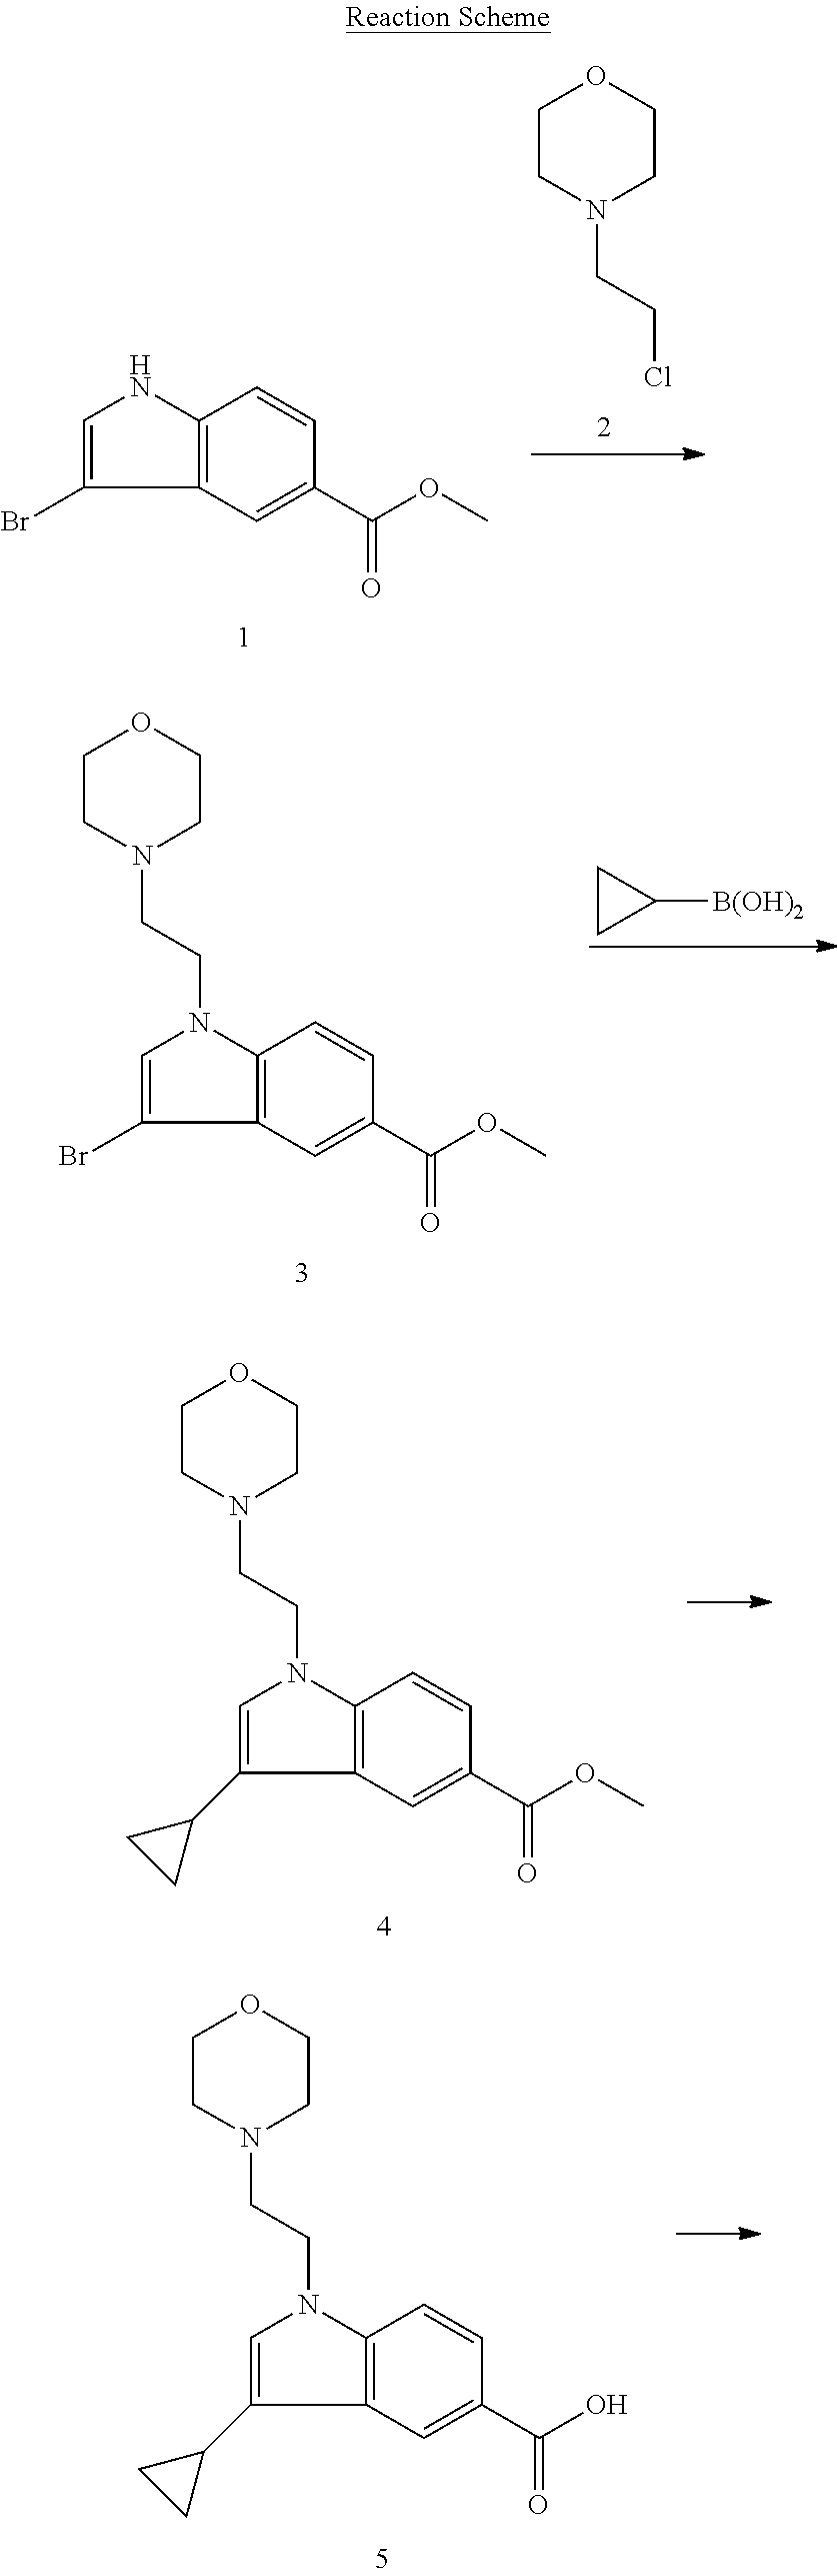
C1CN(CCCl)CCO1.C12=C(C=C(C(OC)=O)C=C1)C(Br)=CN2.C1CC1[B(OH)2].C12=C(C=C(C(OC)=O)C=C1)C(Br)=CN2CCN1CCOCC1.C12=C(C=C(C(OC)=O)C=C1)C(C1CC1)=CN2CCN1CCOCC1.C12=C(C=C(C(O)=O)C=C1)C(C1CC1)=CN2CCN1CCOCC1
